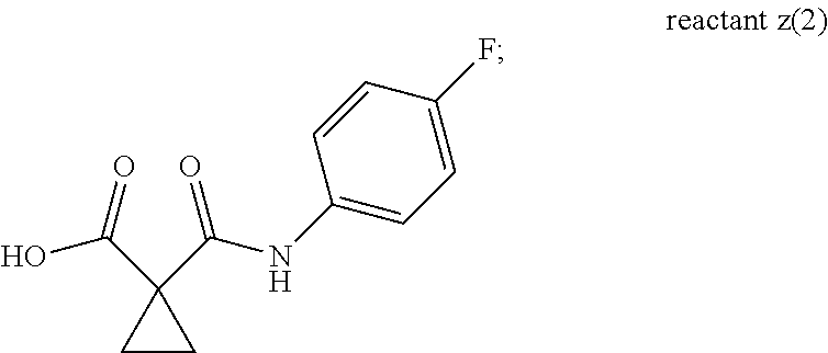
C1=C(F)C=CC(NC(C2(C(=O)O)CC2)=O)=C1
